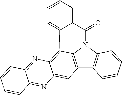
C12=C3N(C4=C1C=CC=C4)C(=O)C1=CC=CC=C1C3=C1C(=C2)N=C2C(=N1)C=CC=C2
